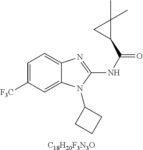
[C18H20F3N3O].C1=C([F3C])C=C2C(=C1)N=C(NC(=O)C1C(C)(C)C1)N2C1CCC1
